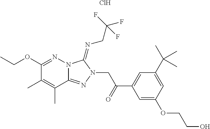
Cl.C1(OCC)=NN2C(=NN(CC(C3=CC(C(C)(C)C)=CC(OCCO)=C3)=O)C2=NCC(F)(F)F)C(C)=C1C
